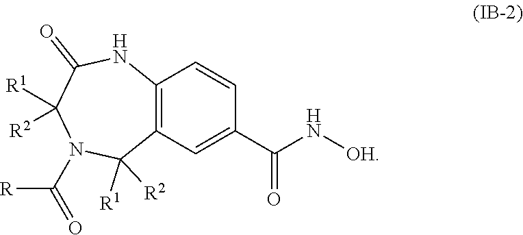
N1(C([R])=O)C([R1])([R2])C2=C(NC(=O)C1([R2])[R1])C=CC(C(N[OH])=O)=C2
